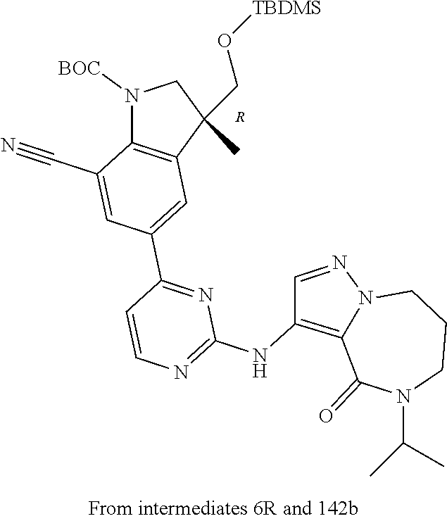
N1([BOC])C2=C(C(CO[TBDMS])(C)C1)C=C(C1=NC(NC3=C4N(N=C3)CCCN(C(C)C)C4=O)=NC=C1)C=C2C#N.[R]
